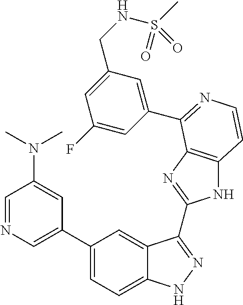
C1(C2=CN=CC(N(C)C)=C2)=CC=C2C(=C1)C(C1=NC3=C(N1)C=CN=C3C1=CC(CNS(C)(=O)=O)=CC(F)=C1)=NN2
